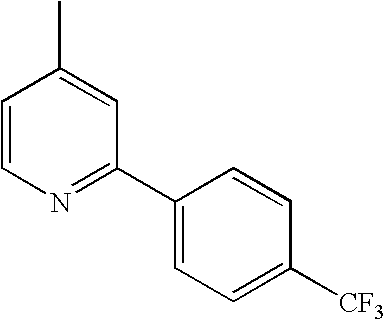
C1=CN=C(C2=CC=C([CF3])C=C2)C=C1C
